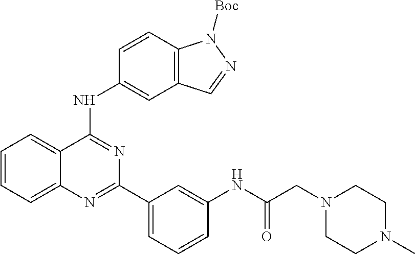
C1=CC=C2C(=C1)C(NC1=CC3=C(C=C1)N([Boc])N=C3)=NC(C1=CC=CC(NC(CN3CCN(C)CC3)=O)=C1)=N2
